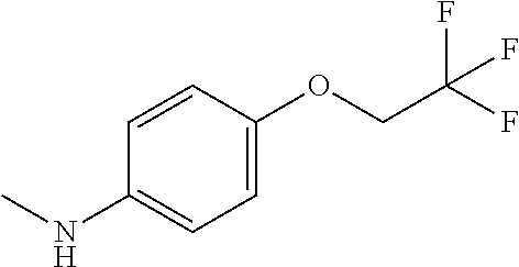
C1(NC)=CC=C(OCC(F)(F)F)C=C1
